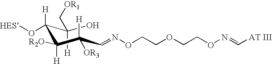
OC(C([H])(O[HES])C([H])([R2O])C(C=NOCCOCCON=C[AT III])([H])[OR3])([H])C[OR1]
